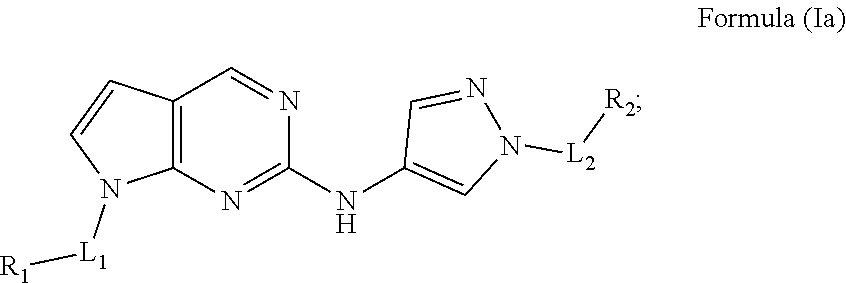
C1(NC2=NC3=C(C=N2)C=CN3[L1][R1])=CN([L2][R2])N=C1
